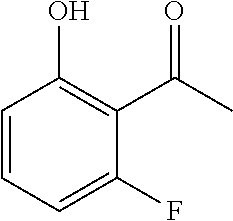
C1=CC=C(F)C(C(C)=O)=C1O
